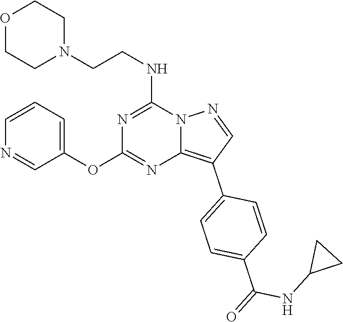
C1COCCN1CCNC1=NC(OC2=CC=CN=C2)=NC2=C(C3=CC=C(C(=O)NC4CC4)C=C3)C=NN12
